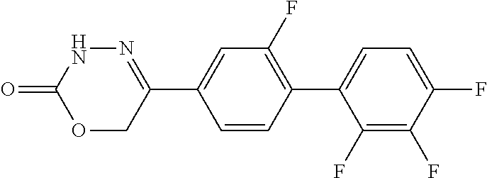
N1C(=O)OCC(C2=CC(F)=C(C3=CC=C(F)C(F)=C3F)C=C2)=N1
